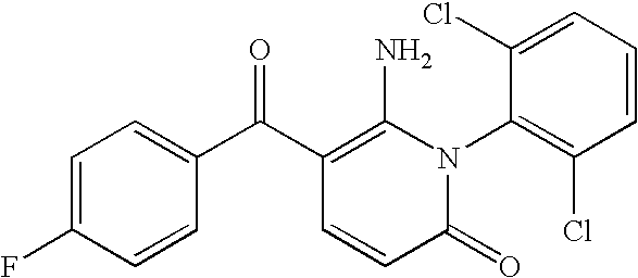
C1(=O)N(C2=C(Cl)C=CC=C2Cl)C(N)=C(C(C2=CC=C(F)C=C2)=O)C=C1
